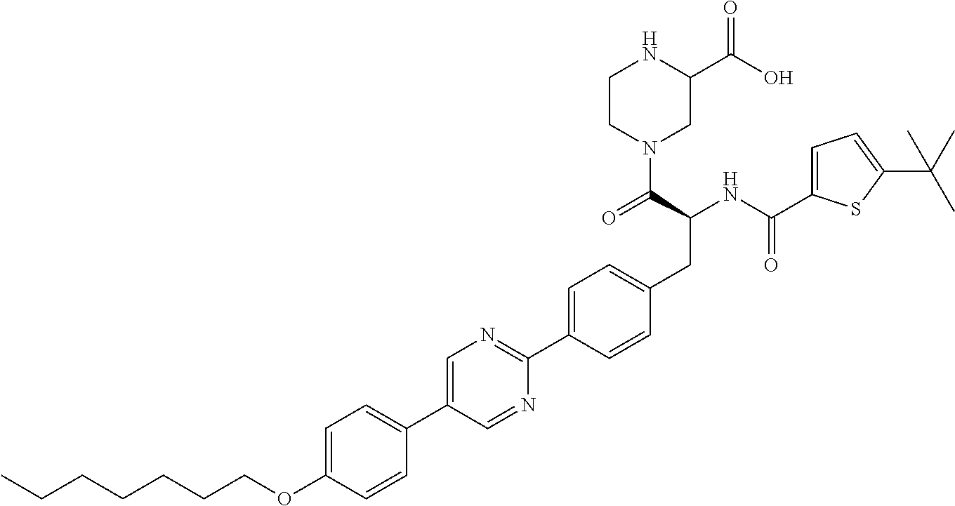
CCCCCCCOC1=CC=C(C2=CN=C(C3=CC=C(CC(NC(=O)C4=CC=C(C(C)(C)C)S4)C(=O)N4CC(C(=O)O)NCC4)C=C3)N=C2)C=C1
